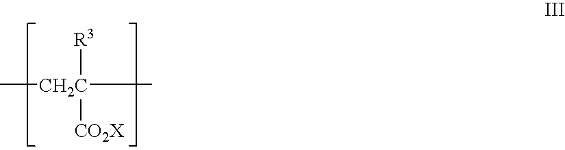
C[CH2C](C)([CO2X])[R3]
